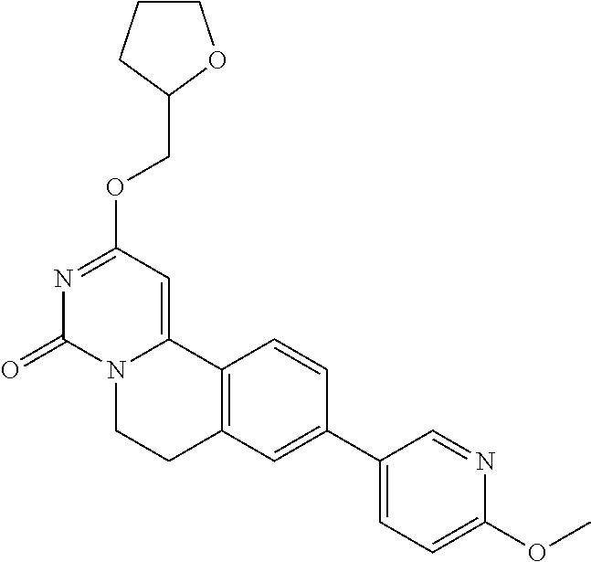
N1=C(OCC2OCCC2)C=C2N(C1=O)CCC1=C2C=CC(C2=CC=C(OC)N=C2)=C1
